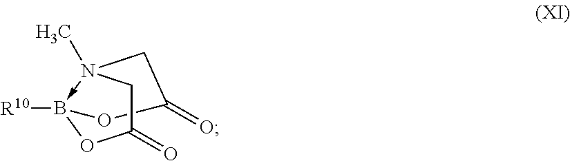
C1(=O)CN2(C)->B([R10])(OC(=O)C2)O1
